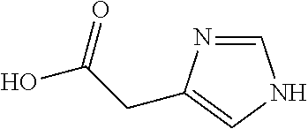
C(C(=O)O)C1=CNC=N1
